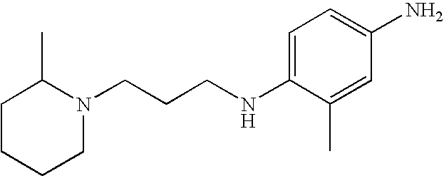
C1CCCN(CCCNC2=CC=C(N)C=C2C)C1C
